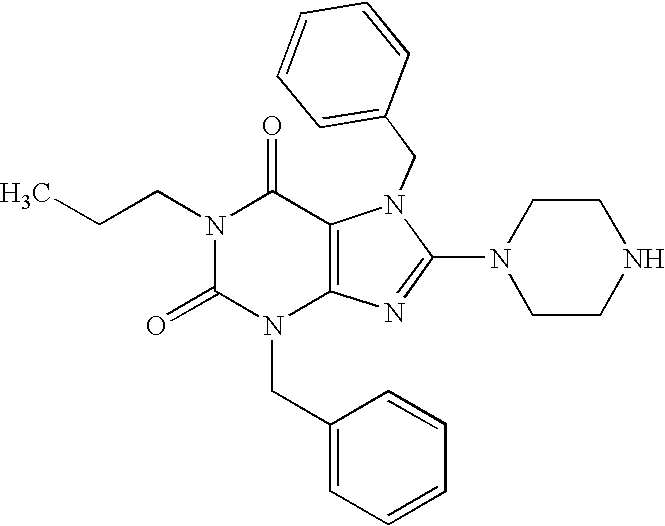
N1(CCC)C(=O)N(CC2=CC=CC=C2)C2=C(C1=O)N(CC1=CC=CC=C1)C(N1CCNCC1)=N2
